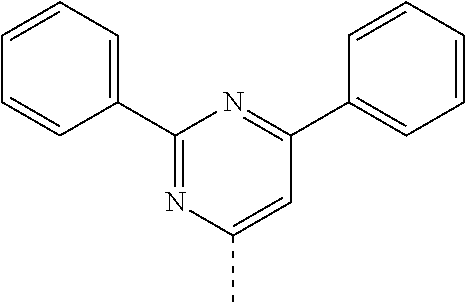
C1(C2=CC=CC=C2)=NC(C)=CC(C2=CC=CC=C2)=N1
